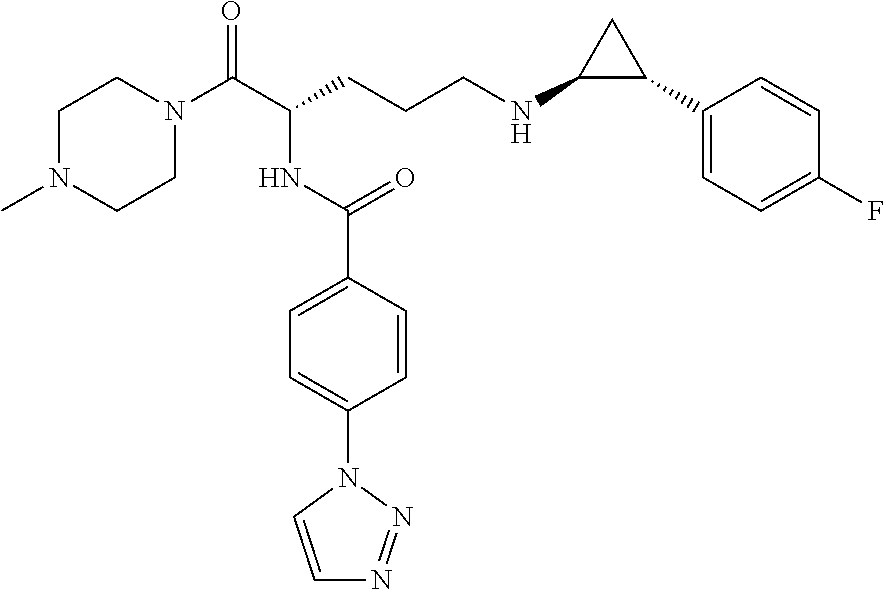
N1(C(C(NC(=O)C2=CC=C(N3C=CN=N3)C=C2)CCCNC2C(C3=CC=C(F)C=C3)C2)=O)CCN(C)CC1
